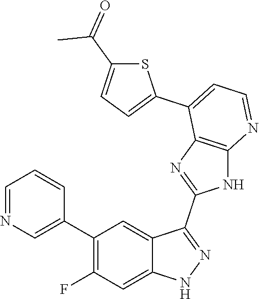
C1=NC=C(C2=C(F)C=C3C(=C2)C(C2=NC4=C(N2)N=CC=C4C2=CC=C(C(=O)C)S2)=NN3)C=C1
